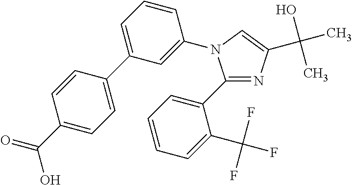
C1(C2=CC=CC=C2C(F)(F)F)=NC(C(O)(C)C)=CN1C1=CC(C2=CC=C(C(=O)O)C=C2)=CC=C1
